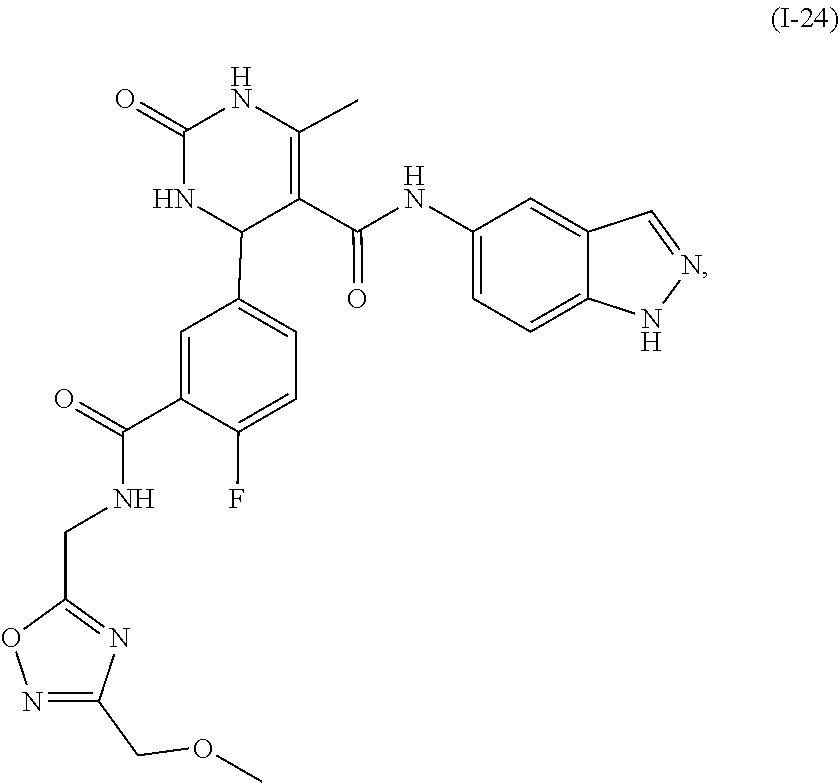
N1=CC2=CC(NC(C3=C(C)NC(=O)NC3C3=CC=C(F)C(C(NCC4=NC(COC)=NO4)=O)=C3)=O)=CC=C2N1
